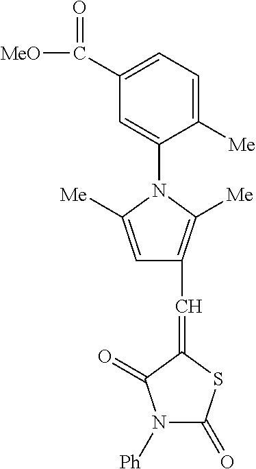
C1(C([MeO])=O)=CC=C([Me])C(N2C([Me])=CC(C=C3SC(=O)N([Ph])C3=O)=C2[Me])=C1
